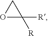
O1C([R])([R])C1
